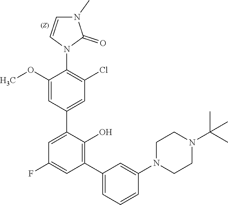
C1=C(OC)C(N2C(=O)N(C)C=C2)=C(Cl)C=C1C1=CC(F)=CC(C2=CC=CC(N3CCN(C(C)(C)C)CC3)=C2)=C1O
